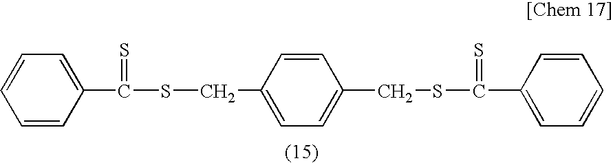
C1=CC=CC=C1C(SCC1=CC=C(CSC(C2=CC=CC=C2)=S)C=C1)=S
